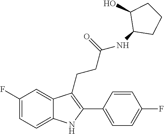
C1=C2C(=CC(F)=C1)C(CCC(NC1CCCC1O)=O)=C(C1=CC=C(F)C=C1)N2
